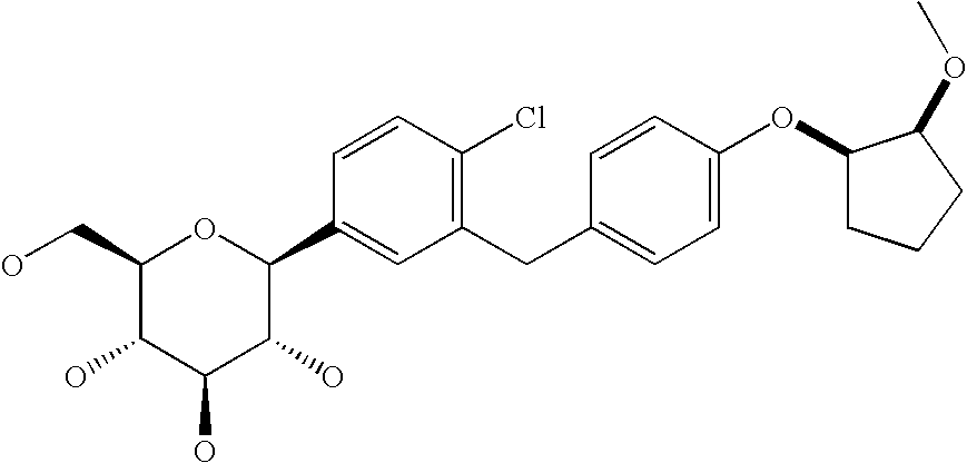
C1(CO)C(O)C(O)C(O)C(C2=CC(CC3=CC=C(OC4CCCC4OC)C=C3)=C(Cl)C=C2)O1
